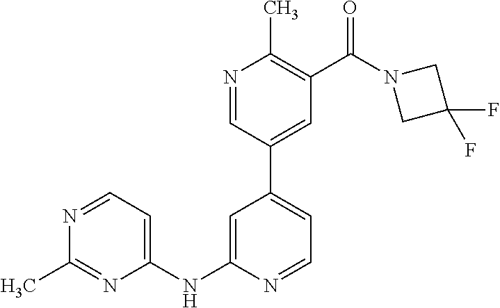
N1=CC=C(NC2=CC(C3=CC(C(N4CC(F)(F)C4)=O)=C(C)N=C3)=CC=N2)N=C1C
